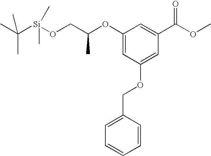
O(C1=CC(OCC2=CC=CC=C2)=CC(C(OC)=O)=C1)C(CO[Si](C(C)(C)C)(C)C)C
